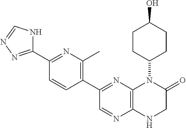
C12=C(N=C(C3=C(C)N=C(C4=NN=CN4)C=C3)C=N1)N(C1CCC(O)CC1)C(=O)CN2
